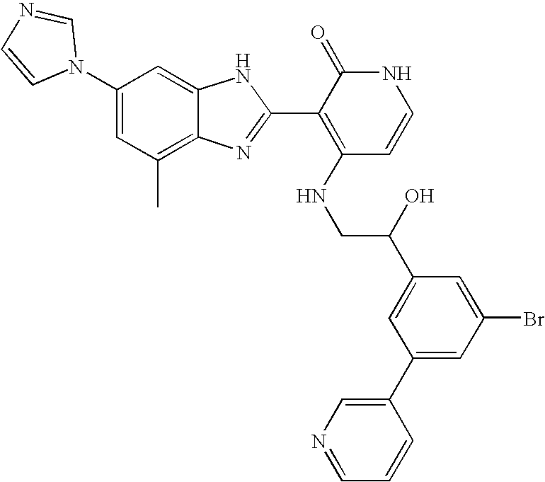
C1(C)=C2C(=CC(N3C=NC=C3)=C1)NC(C1=C(NCC(C3=CC(C4=CN=CC=C4)=CC(Br)=C3)O)C=CNC1=O)=N2
